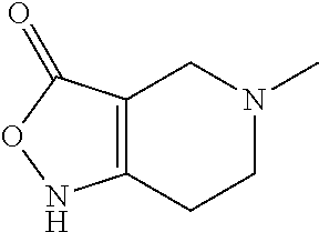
C12=C(CCN(C)C1)NOC2=O
